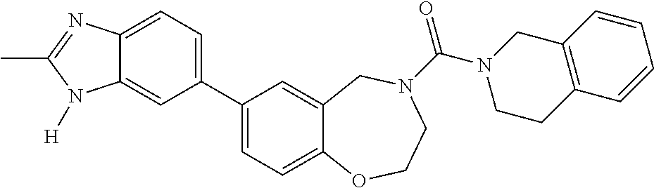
C1(C2=CC=C3C(=C2)N([H])C(C)=N3)=CC=C2C(=C1)CN(C(N1CCC3=C(C1)C=CC=C3)=O)CCO2
